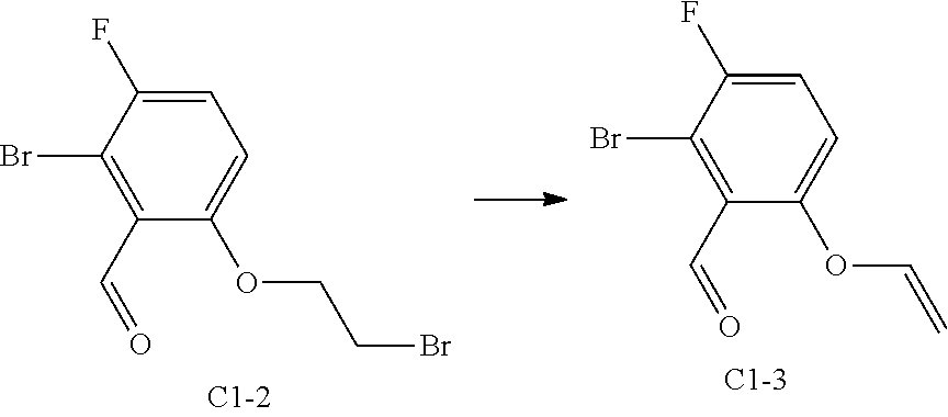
C1(F)=CC=C(OCCBr)C(C=O)=C1Br.C1(F)=CC=C(OC=C)C(C=O)=C1Br
